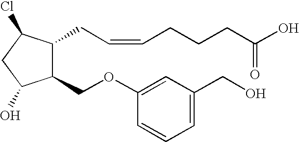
C1(OCC2C(CC=CCCCC(O)=O)C(Cl)CC2O)=CC(CO)=CC=C1
